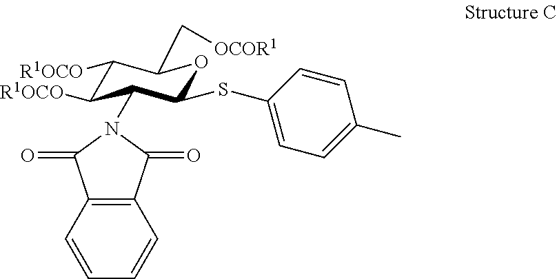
C12=C(C(=O)N(C3C([R1OCO])C([R1OCO])C(C[OCOR1])OC3SC3=CC=C(C)C=C3)C1=O)C=CC=C2
